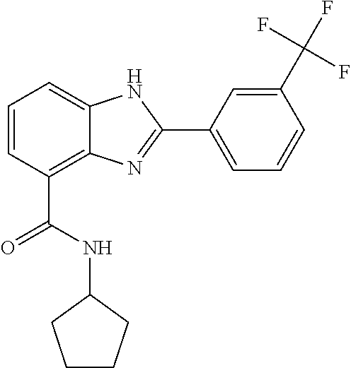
C1=CC(C(=O)NC2CCCC2)=C2C(=C1)NC(C1=CC=CC(C(F)(F)F)=C1)=N2
